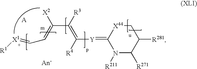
[Y](=C1N([R211])C([R271])C([R281])C[X44]1)C(=C([R3])C(=CC=[X1][R1])[X2])[R4]
